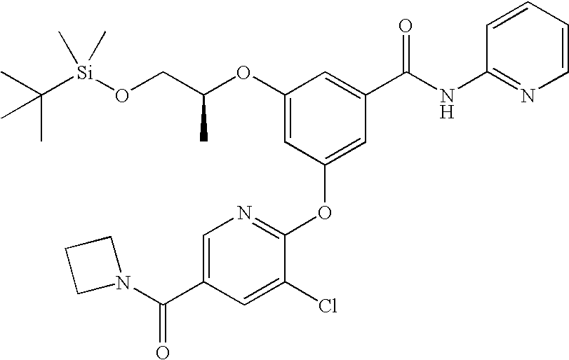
C1=C(C(=O)N2CCC2)C=C(Cl)C(OC2=CC(C(NC3=NC=CC=C3)=O)=CC(OC(CO[Si](C(C)(C)C)(C)C)C)=C2)=N1
